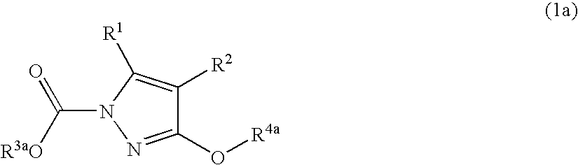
C1(O[R4a])=NN(C(=O)[R3aO])C([R1])=C1[R2]
